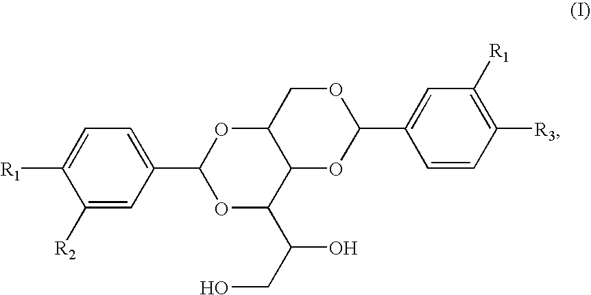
C1([R2])=CC(C2OC(C(CO)O)C3C(O2)COC(C2=CC([R1])=C([R3])C=C2)O3)=CC=C1[R1]
